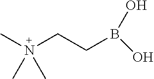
CN(CCB(O)O)(C)C
